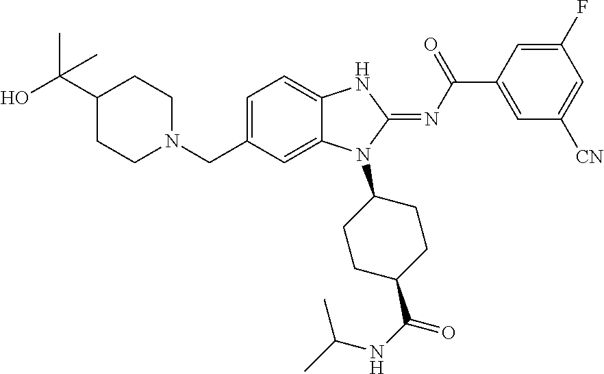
C1=C(CN2CCC(C(O)(C)C)CC2)C=C2C(=C1)NC(=NC(C1=CC([CN])=CC(F)=C1)=O)N2C1CCC(C(NC(C)C)=O)CC1
